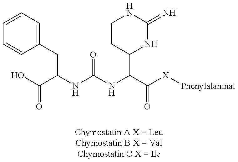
C1=CC=C(CC(NC(NC(C([X][Phenylalaninal])=O)C2NC(=N)NCC2)=O)C(O)=O)C=C1
